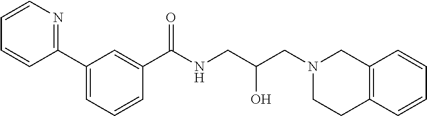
C1(C2=CC=CC(C(=O)NCC(O)CN3CCC4=C(C3)C=CC=C4)=C2)=NC=CC=C1
